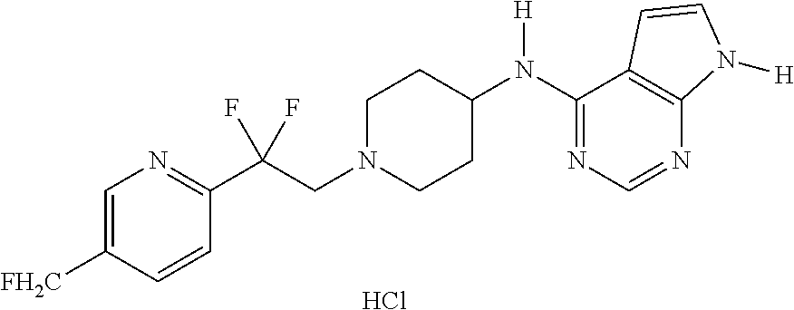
C1(N(C2CCN(CC(C3=NC=C([FH2C])C=C3)(F)F)CC2)[H])=NC=NC2=C1C=CN2[H].Cl
